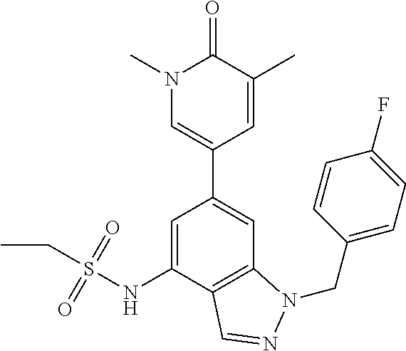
C1=C(C2=CN(C)C(=O)C(C)=C2)C=C(NS(CC)(=O)=O)C2=C1N(CC1=CC=C(F)C=C1)N=C2
